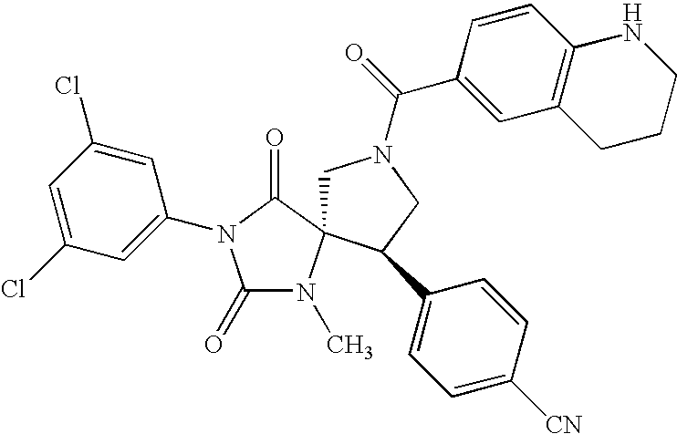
C1N(C(=O)C2=CC3=C(C=C2)NCCC3)CC(C2=CC=C([CN])C=C2)C12N(C)C(=O)N(C1=CC(Cl)=CC(Cl)=C1)C2=O
